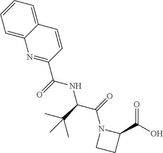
C1=C2C(=CC=C1)C=CC(C(=O)NC(C(N1CCC1C(O)=O)=O)C(C)(C)C)=N2
